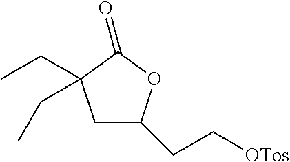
C1C(CC[OTos])OC(=O)C1(CC)CC
